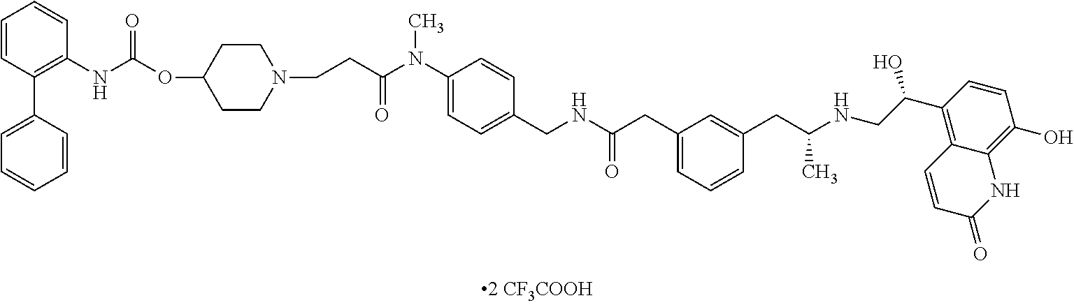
C1=CC(C2=CC=CC=C2)=C(NC(=O)OC2CCN(CCC(N(C3=CC=C(CNC(CC4=CC=CC(CC(NCC(C5=C6C(=C(O)C=C5)NC(=O)C=C6)O)C)=C4)=O)C=C3)C)=O)CC2)C=C1
